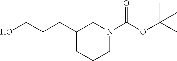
C1(CCCO)CCCN(C(OC(C)(C)C)=O)C1
